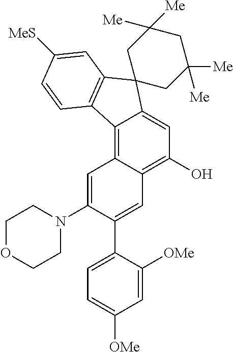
C12=C3C(=C(O)C=C1C1(C4=C2C=CC([MeS])=C4)CC([Me])([Me])CC([Me])([Me])C1)C=C(C1=CC=C([OMe])C=C1[OMe])C(N1CCOCC1)=C3
